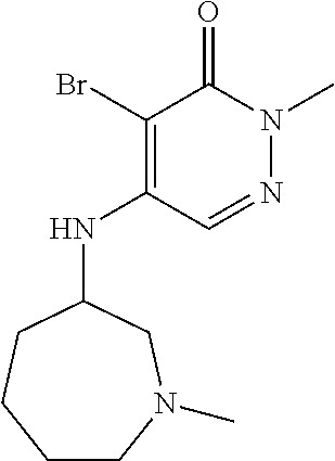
C1CN(C)CC(NC2=C(Br)C(=O)N(C)N=C2)CC1
